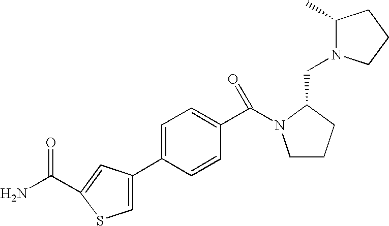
C1=C(C2=CSC(C(N)=O)=C2)C=CC(C(=O)N2CCCC2CN2C(C)CCC2)=C1
